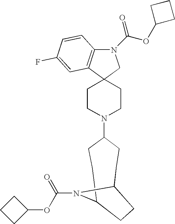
C1CN(C2CCC3N(C(OC4CCC4)=O)C(CC2)CC3)CCC12CN(C(OC1CCC1)=O)C1=C2C=C(F)C=C1
